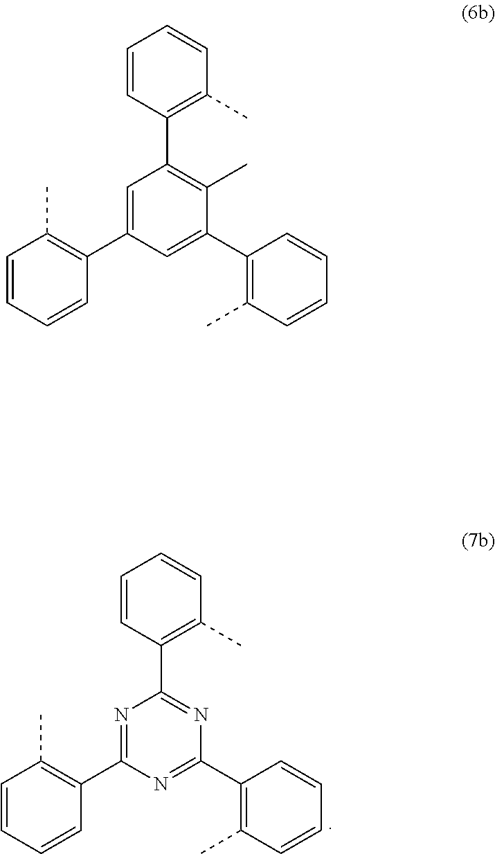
C1=CC(C2=NC(C3=C(C)C=CC=C3)=NC(C3=C(C)C=CC=C3)=N2)=C(C)C=C1.C1=CC(C2=C(C)C(C3=C(C)C=CC=C3)=CC(C3=C(C)C=CC=C3)=C2)=C(C)C=C1
